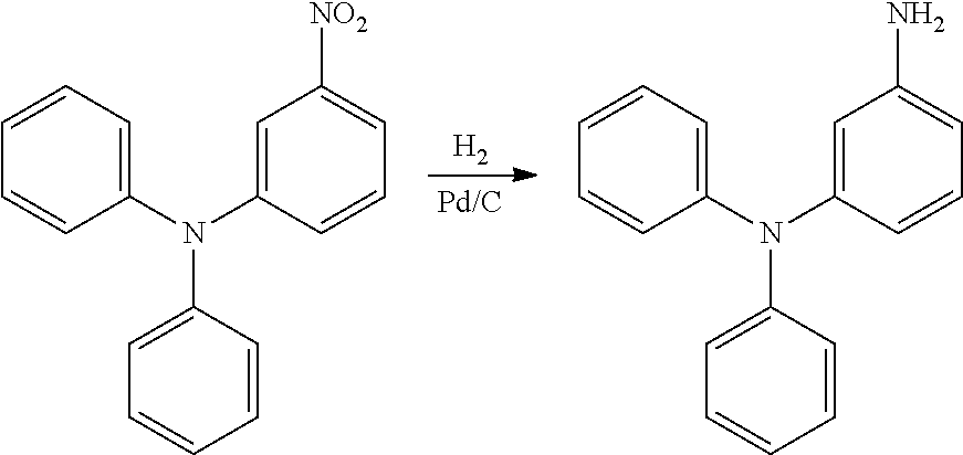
[H2].C1=CC=CC(N(C2=CC=CC=C2)C2=CC([NO2])=CC=C2)=C1.C1=CC=CC(N(C2=CC=CC=C2)C2=CC(N)=CC=C2)=C1
